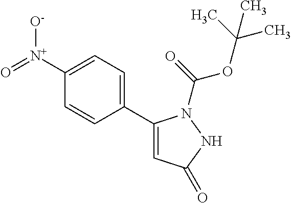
C1=CC(C2=CC(=O)NN2C(OC(C)(C)C)=O)=CC=C1[N+](=O)[O-]
